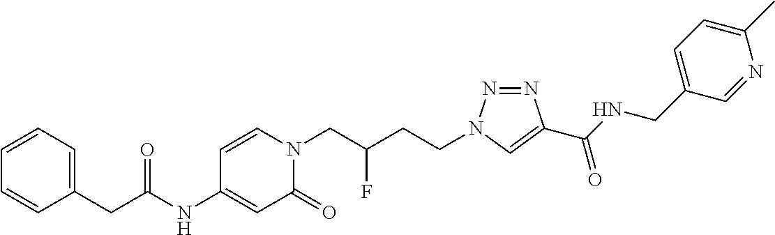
C(C(NC1=CC(=O)N(CC(CCN2N=NC(C(NCC3=CC=C(C)N=C3)=O)=C2)F)C=C1)=O)C1=CC=CC=C1
